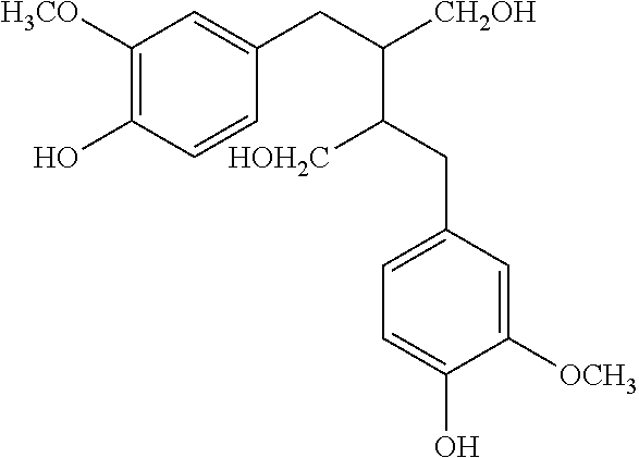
C1([H3CO])=C(O)C=CC(CC([CH2OH])C(CC2=CC=C(O)C([OCH3])=C2)[HOH2C])=C1
